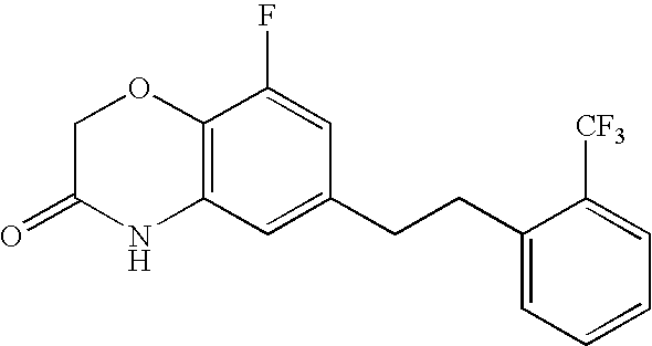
C12=C(C=C(CCC3=CC=CC=C3[CF3])C=C1F)NC(=O)CO2
